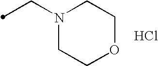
C(N1CCOCC1)C.Cl
